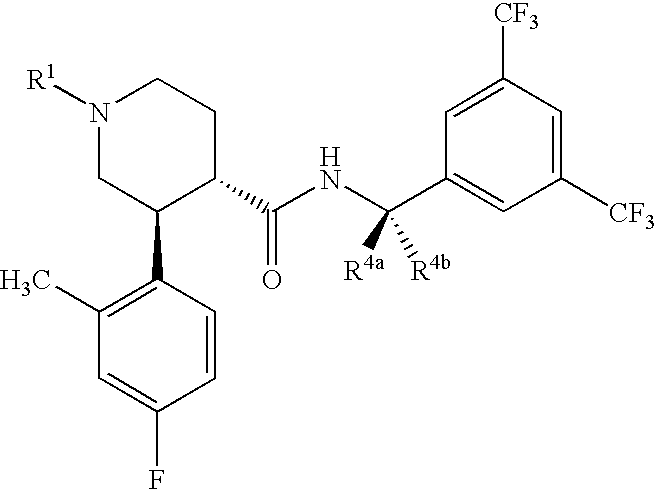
C1(C)=C(C2C(C(NC(C3=CC([CF3])=CC([CF3])=C3)([R4b])[R4a])=O)CCN([R1])C2)C=CC(F)=C1
